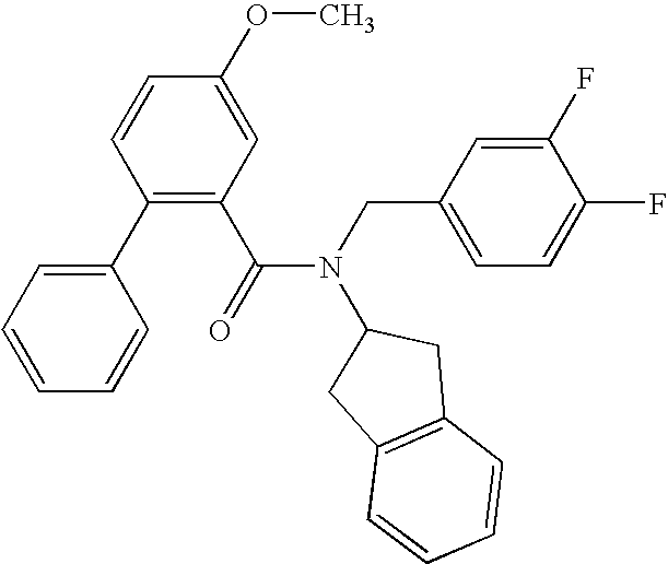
C1(C2=CC=CC=C2)=C(C(N(CC2=CC=C(F)C(F)=C2)C2CC3=C(C2)C=CC=C3)=O)C=C(OC)C=C1
